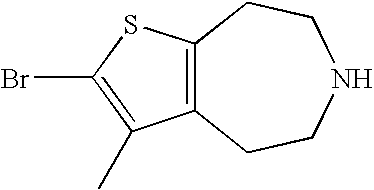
C12=C(SC(Br)=C1C)CCNCC2
